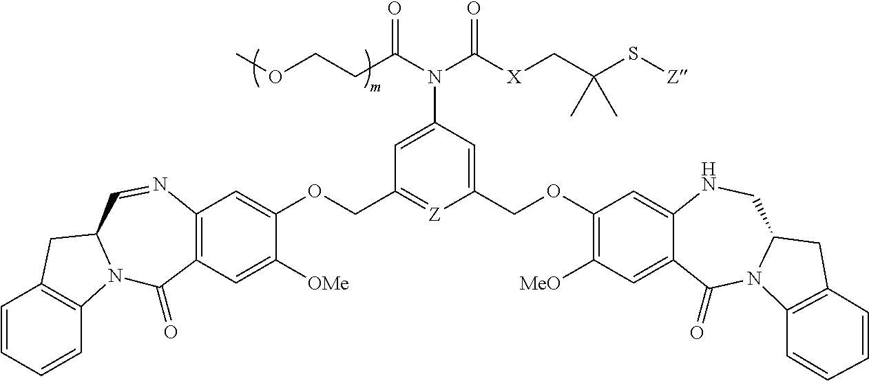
C1=CC=CC2=C1CC1N2C(=O)C2=C(N=C1)C=C(OCC1=[Z]C(COC3=C([MeO])C=C4C(=C3)NCC3N(C4=O)C4=C(C3)C=CC=C4)=CC(N(C(CCOC)=O)C([X]CC(C)(C)S[Z])=O)=C1)C([OMe])=C2
